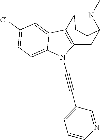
C1(Cl)=CC=C2C(=C1)C1=C(N2C#CC2=CC=CN=C2)CC2N(C)C1CC2
